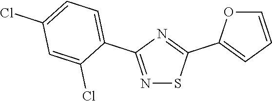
N1=C(C2=CC=C(Cl)C=C2Cl)N=C(C2=CC=CO2)S1
